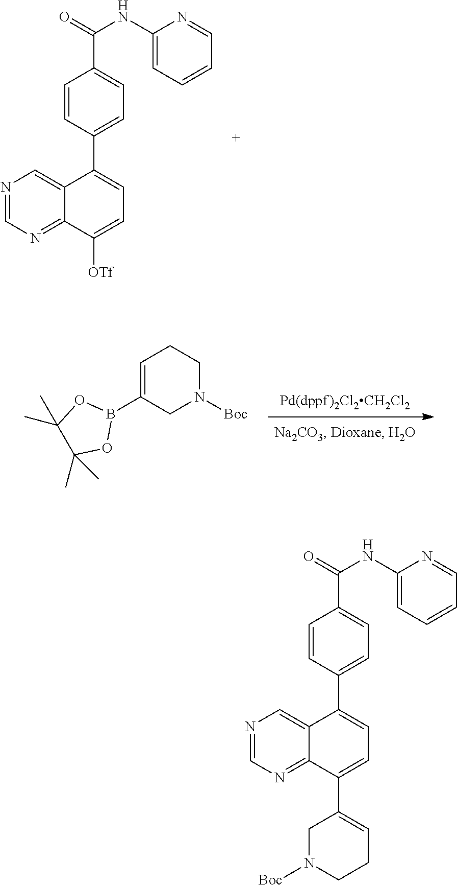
N1=CN=C2C(=C1)C(C1=CC=C(C(=O)NC3=CC=CC=N3)C=C1)=CC=C2[OTf].C1=C(B2OC(C)(C)C(C)(C)O2)CN([Boc])CC1.N1=CN=C2C(=C1)C(C1=CC=C(C(=O)NC3=CC=CC=N3)C=C1)=CC=C2C1=CCCN([Boc])C1
